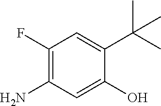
CC(C)(C1=CC(F)=C(N)C=C1O)C
